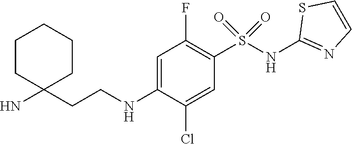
C1=C(NCCC2(N)CCCCC2)C(Cl)=CC(S(NC2=NC=CS2)(=O)=O)=C1F
